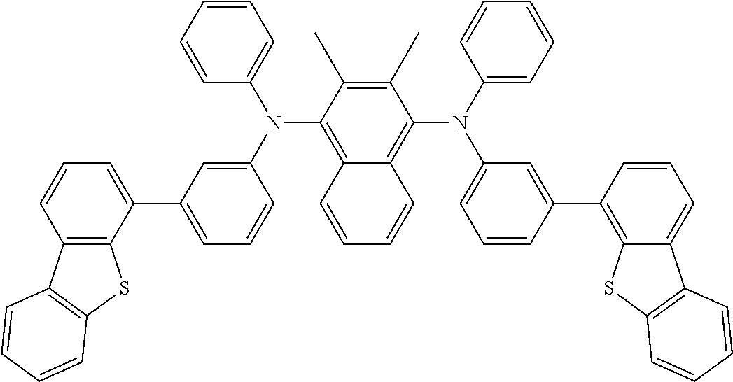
C12=C(N(C3=CC(C4=CC=CC5=C4SC4=C5C=CC=C4)=CC=C3)C3=CC=CC=C3)C(C)=C(C)C(N(C3=CC=CC=C3)C3=CC=CC(C4=C5C(=CC=C4)C4=C(S5)C=CC=C4)=C3)=C1C=CC=C2
